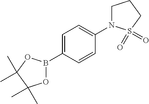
C1(B2OC(C)(C)C(C)(C)O2)=CC=C(N2CCCS2(=O)=O)C=C1
